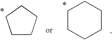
C1CCCC1.C1CCCCC1
